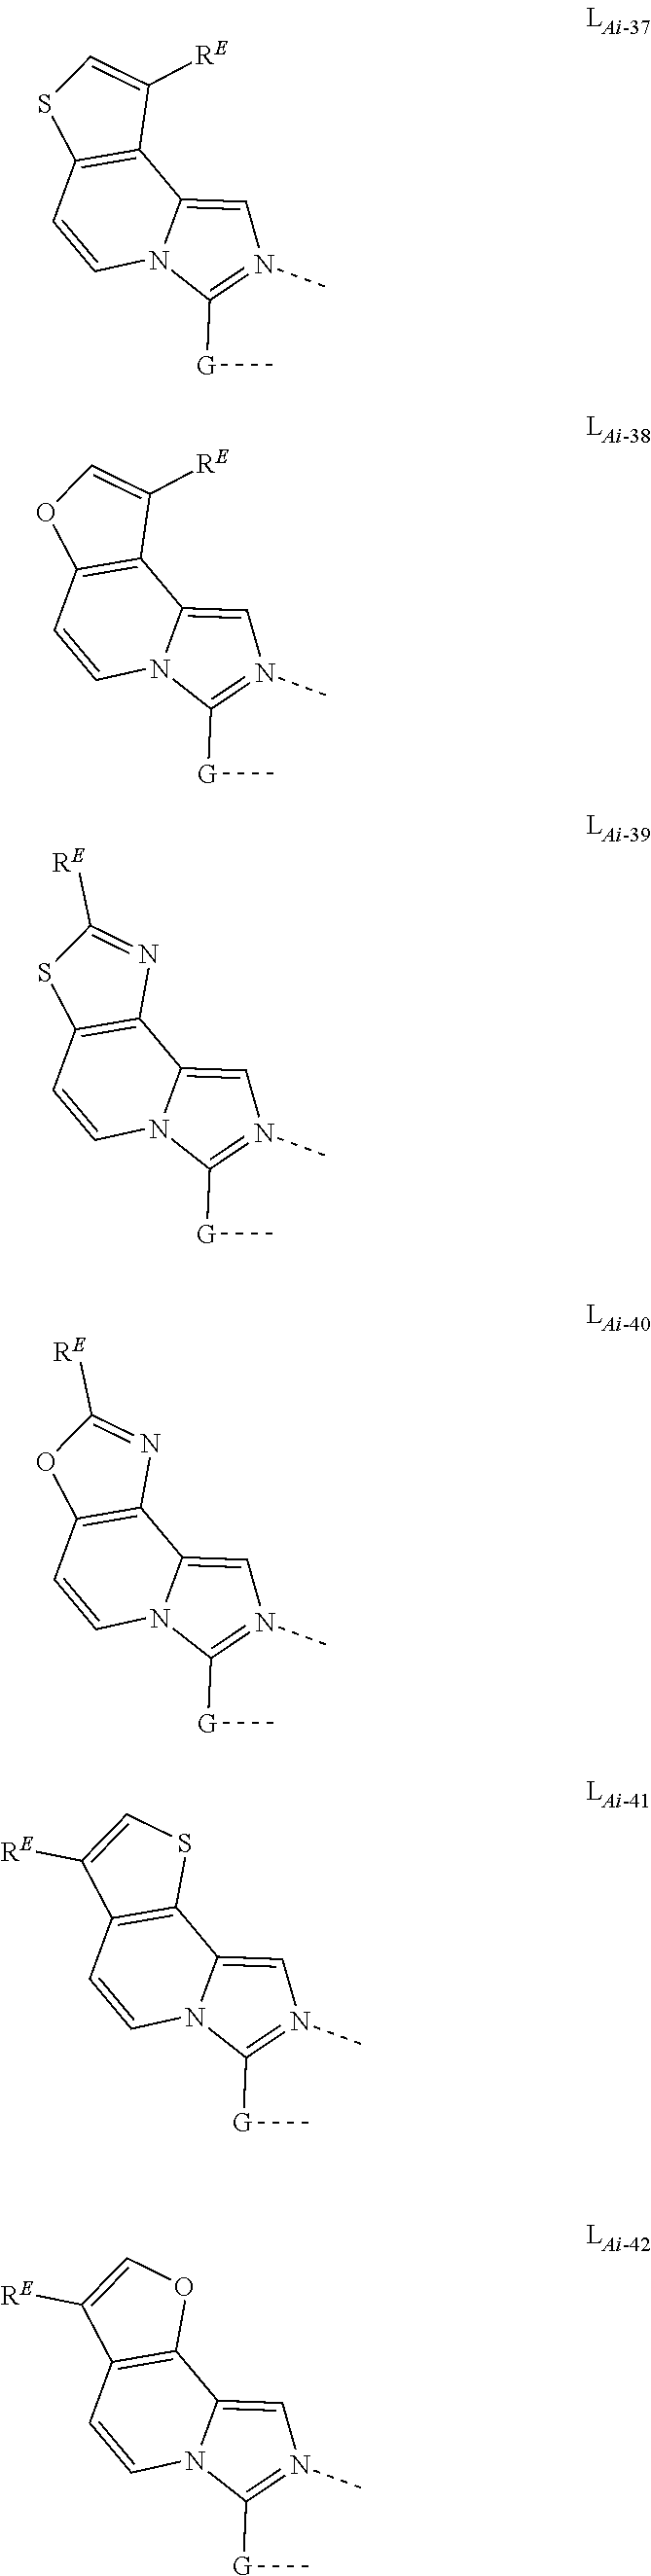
C1=CC2=C(C3=CN(C)=C([G]C)N13)C([RE])=CS2.C1=CC2=C(C3=CN(C)=C([G]C)N13)C([RE])=CO2.C1=CC2=C(C3=CN(C)=C([G]C)N13)N=C([RE])S2.C1=CC2=C(C3=CN(C)=C([G]C)N13)N=C([RE])O2.C1=CC2=C(C3=CN(C)=C([G]C)N13)SC=C2[RE].C1=CC2=C(C3=CN(C)=C([G]C)N13)OC=C2[RE]
